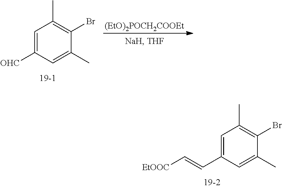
C1=C([OHC])C=C(C)C(Br)=C1C.[(EtO)2POCH2COOEt].C1=C(C=C[EtOOC])C=C(C)C(Br)=C1C
